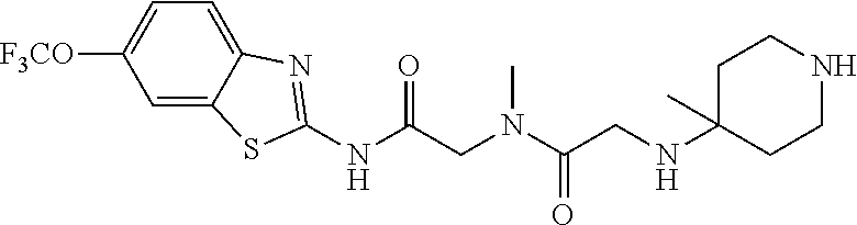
C1=C2C(=CC=C1[F3CO])N=C(NC(CN(C(CNC1(C)CCNCC1)=O)C)=O)S2
